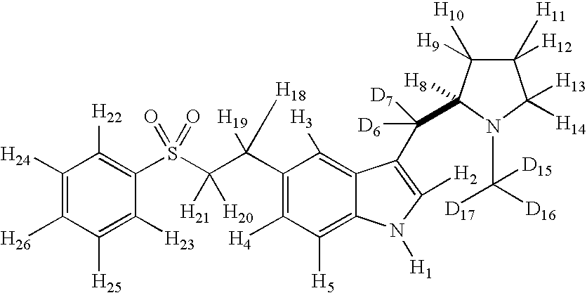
C1([H24])=C([H26])C([H25])=C([H23])C(S(C(C(C2=C([H4])C([H5])=C3C(=C2[H3])C(C([D6])([D7])C2([H8])C([H9])([H10])C([H11])([H12])C([H13])([H14])N2C([D17])([D15])[D16])=C([H2])N3[H1])([H19])[H18])([H21])[H20])(=O)=O)=C1[H22]
